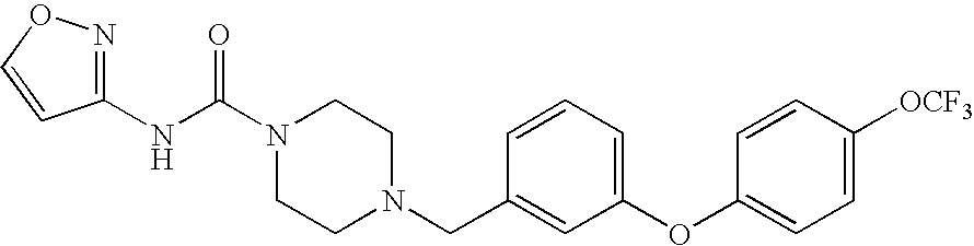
N(C(N1CCN(CC2=CC(OC3=CC=C([OCF3])C=C3)=CC=C2)CC1)=O)C1=NOC=C1
